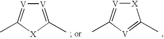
[V]1=C(C)[X]C(C)=[V]1.[X]1[V]=C(C)[V]=C1C
